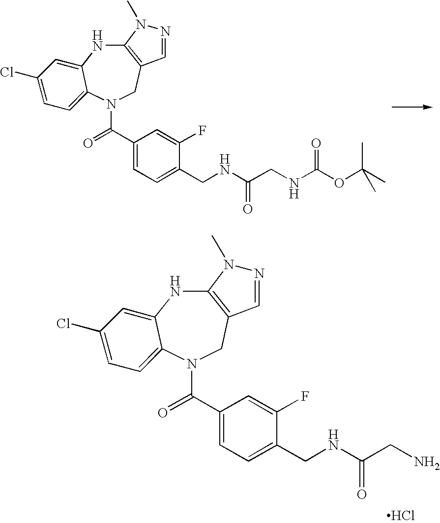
C12=C(CN(C(=O)C3=CC=C(CNC(CNC(OC(C)(C)C)=O)=O)C(F)=C3)C3=CC=C(Cl)C=C3N1)C=NN2C.C12=C(CN(C(=O)C3=CC=C(CNC(CN)=O)C(F)=C3)C3=CC=C(Cl)C=C3N1)C=NN2C.Cl
